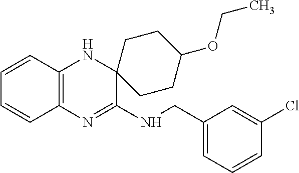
C1=CC2=C(C=C1)N=C(NCC1=CC=CC(Cl)=C1)C1(N2)CCC(OCC)CC1
